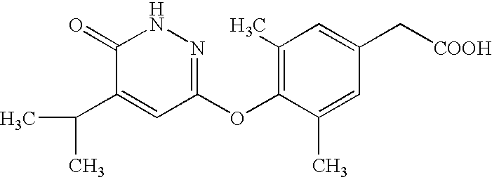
C1(C(C)C)=CC(OC2=C(C)C=C(C[COOH])C=C2C)=NNC1=O
